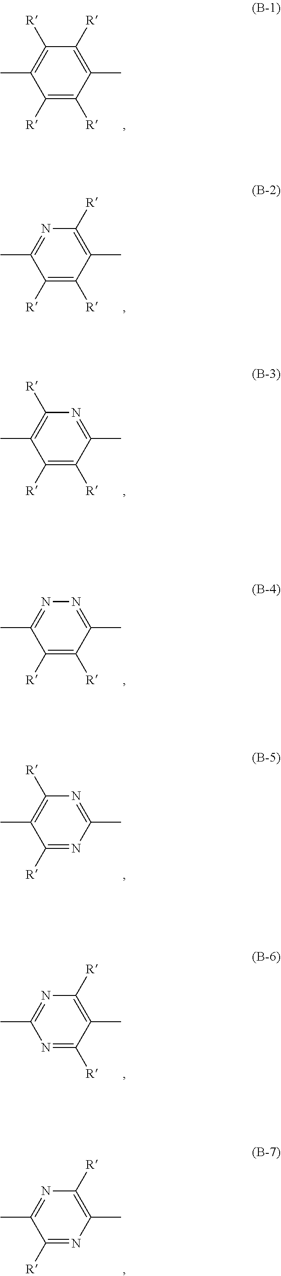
C1([R])=C([R])C(C)=C([R])C([R])=C1C.C1([R])=C([R])C(C)=C([R])N=C1C.C1([R])=C([R])C(C)=NC([R])=C1C.C1([R])=C([R])C(C)=NN=C1C.C1([R])=NC(C)=NC([R])=C1C.N1=C([R])C(C)=C([R])N=C1C.C1([R])=NC(C)=C([R])N=C1C
